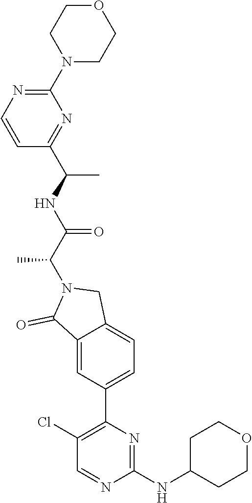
C1(N2CCOCC2)=NC=CC(C(NC(C(C)N2C(=O)C3=CC(C4=C(Cl)C=NC(NC5CCOCC5)=N4)=CC=C3C2)=O)C)=N1
